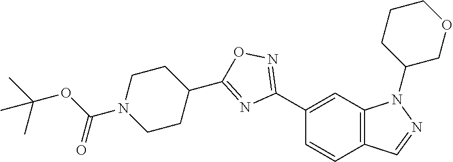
C1(C2=NOC(C3CCN(C(OC(C)(C)C)=O)CC3)=N2)=CC2=C(C=C1)C=NN2C1COCCC1
